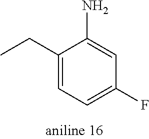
C1(CC)=CC=C(F)C=C1N
